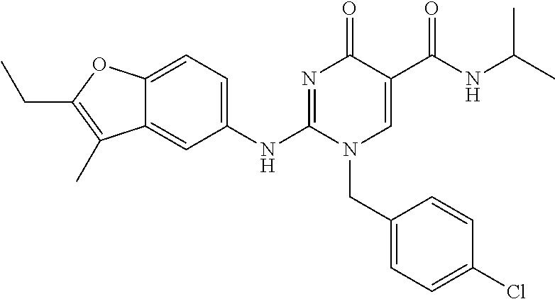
C12=CC=C(NC3=NC(=O)C(C(NC(C)C)=O)=CN3CC3=CC=C(Cl)C=C3)C=C1C(C)=C(CC)O2
